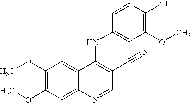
C1(OC)=C(OC)C=C2C(=C1)C(NC1=CC(OC)=C(Cl)C=C1)=C(C#N)C=N2
